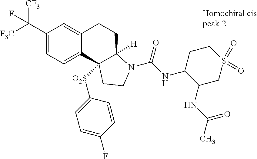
C1(C([F3C])([CF3])F)=CC=C2C(=C1)CCC1([H])N(C(=O)NC3C(NC(C)=O)CS(=O)(=O)CC3)CCC21[O2S]C1=CC=C(F)C=C1
